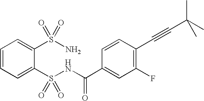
C1=CC=C(S(NC(C2=CC(F)=C(C#CC(C)(C)C)C=C2)=O)(=O)=O)C(S(N)(=O)=O)=C1
